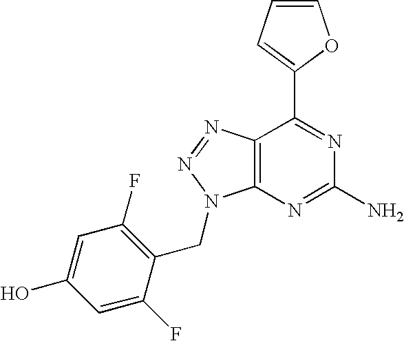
C1=CC=C(C2=NC(N)=NC3=C2N=NN3CC2=C(F)C=C(O)C=C2F)O1
